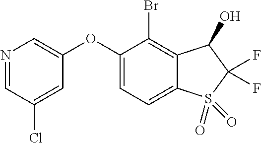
O(C1=CN=CC(Cl)=C1)C1=CC=C2C(=C1Br)C(O)C(F)(F)S2(=O)=O
